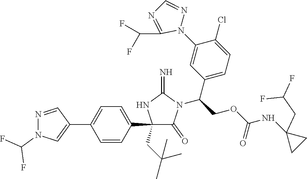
C1(C2=CN(C(F)F)N=C2)=CC=C(C2(CC(C)(C)C)C(=O)N(C(C3=CC=C(Cl)C(N4N=CN=C4C(F)F)=C3)COC(=O)NC3(CC(F)F)CC3)C(=N)N2)C=C1
